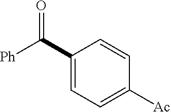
C1(C([Ph])=O)=CC=C([Ac])C=C1
